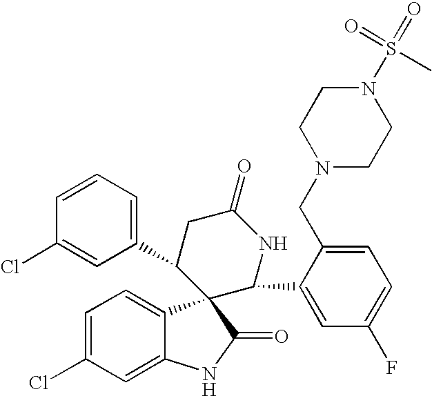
C1(C2=CC=CC(Cl)=C2)CC(=O)NC(C2=CC(F)=CC=C2CN2CCN(S(=O)(C)=O)CC2)C12C1=CC=C(Cl)C=C1NC2=O
